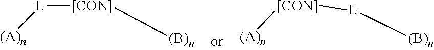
[L]([[CON]][(B)n])[(A)n].[[CON]]([L][(B)n])[(A)n]
